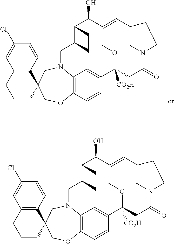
C12=C(C=CC(Cl)=C1)C1(CCC2)CN2C3=C(C=CC(=C3)C(OC)([CO2H])CC(=O)N(C)CCCC=CC(O)C3C(C2)CC3)OC1.C12=C(C=CC(Cl)=C1)C1(CCC2)CN2C3=C(C=CC(=C3)C(OC)([CO2H])CC(=O)N(C)CCCC=CC(O)C3C(C2)CC3)OC1
